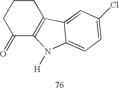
C1(=O)C2=C(CCC1)C1=CC(Cl)=CC=C1N2[H]
